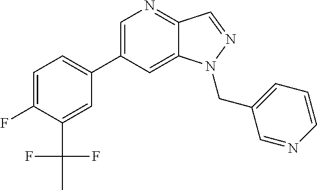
C1(C2=CC=C(F)C(C(C)(F)F)=C2)=CN=C2C(=C1)N(CC1=CC=CN=C1)N=C2
